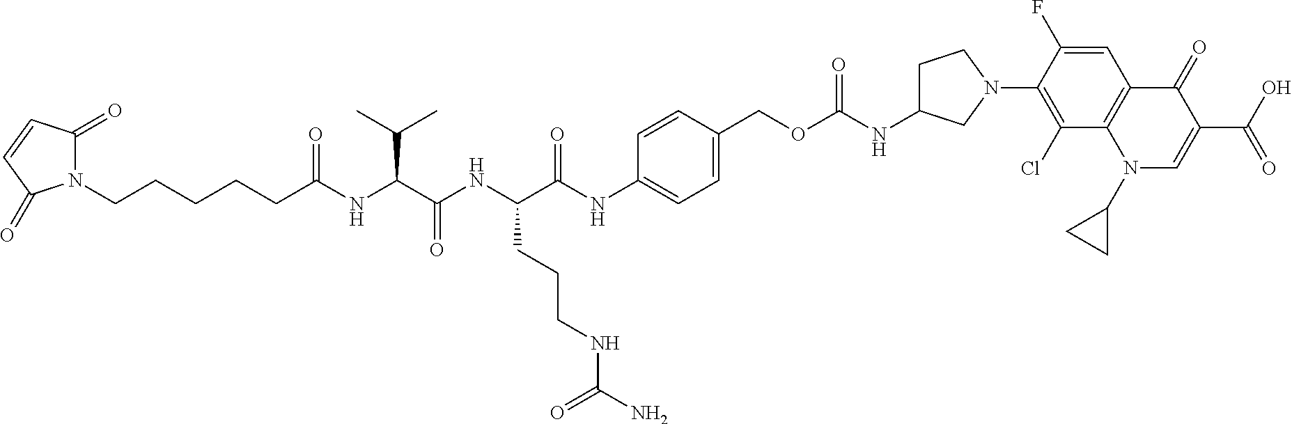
N1(CCCCCC(NC(C(NC(C(NC2=CC=C(COC(NC3CCN(C4=C(Cl)C5=C(C=C4F)C(=O)C(C(O)=O)=CN5C4CC4)C3)=O)C=C2)=O)CCCNC(=O)N)=O)C(C)C)=O)C(=O)C=CC1=O
